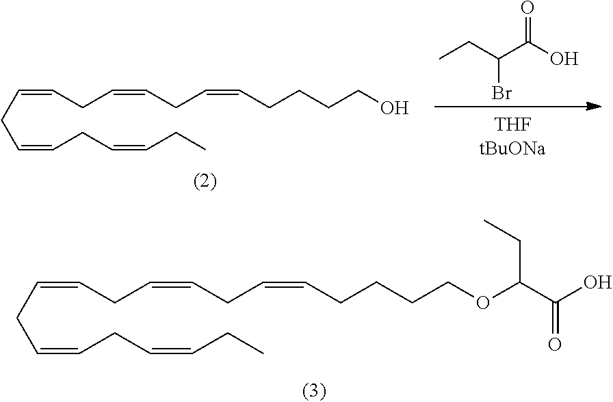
C(=CCC=CCC)CC=CCC=CCC=CCCCCO.CCC(C(O)=O)Br.C(=CCC=CCC)CC=CCC=CCC=CCCCCOC(C(O)=O)CC
